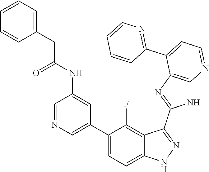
C1=NC=C(C2=CC=C3C(=C2F)C(C2=NC4=C(N2)N=CC=C4C2=NC=CC=C2)=NN3)C=C1NC(CC1=CC=CC=C1)=O
